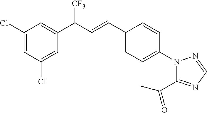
C1(Cl)=CC(Cl)=CC(C(C=CC2=CC=C(N3C(C(=O)C)=NC=N3)C=C2)[CF3])=C1
